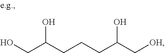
OCC(CCCC(C[OH])O)O
